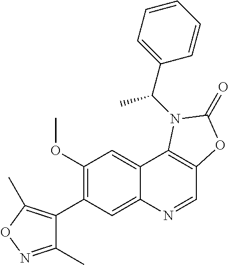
C1(OC)=C(C2=C(C)ON=C2C)C=C2C(=C1)C1=C(C=N2)OC(=O)N1C(C1=CC=CC=C1)C
